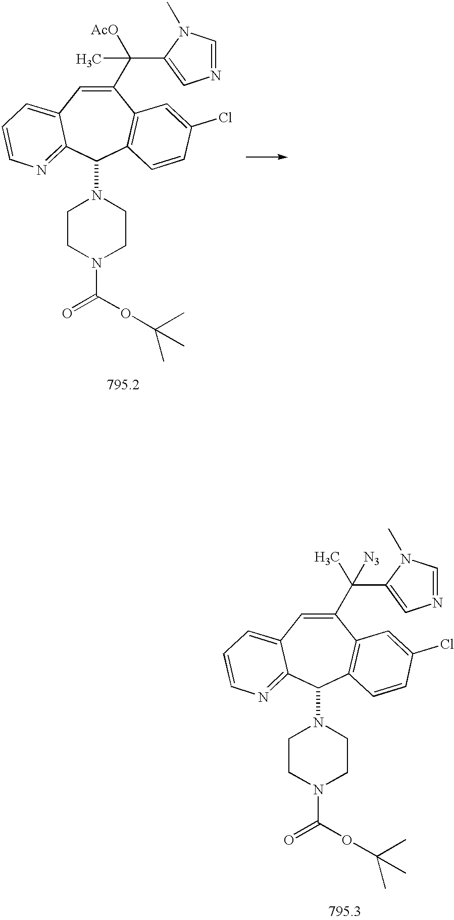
C1(C(C2=CN=CN2C)(C)[N3])=CC2=CC=CN=C2C(N2CCN(C(OC(C)(C)C)=O)CC2)C2=C1C=C(Cl)C=C2.C1(C(C2=CN=CN2C)(C)[AcO])=CC2=CC=CN=C2C(N2CCN(C(OC(C)(C)C)=O)CC2)C2=C1C=C(Cl)C=C2
